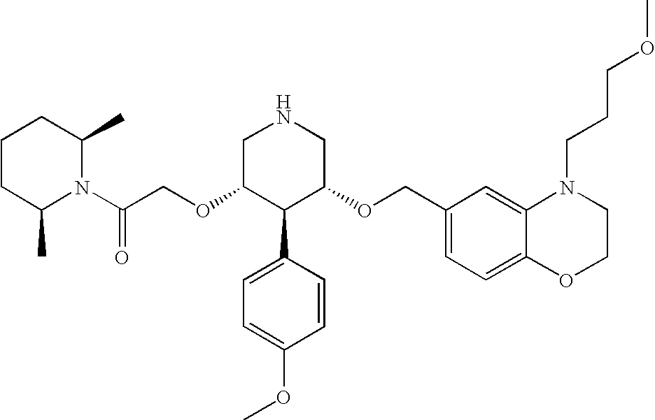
N1(C(COC2C(C3=CC=C(OC)C=C3)C(OCC3=CC=C4C(=C3)N(CCCOC)CCO4)CNC2)=O)C(C)CCCC1C
